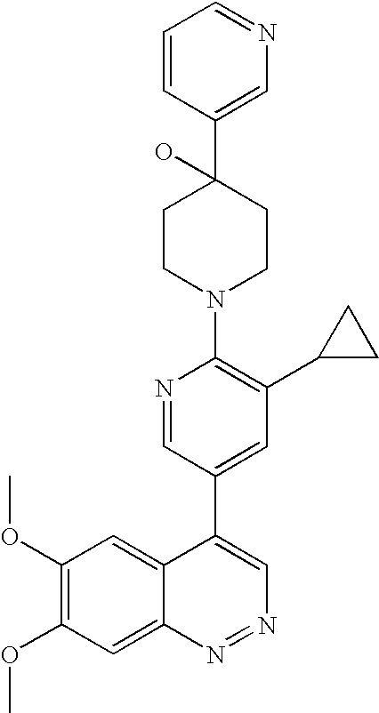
C1=CC(C2(O)CCN(C3=C(C4CC4)C=C(C4=CN=NC5=CC(OC)=C(OC)C=C54)C=N3)CC2)=CN=C1
